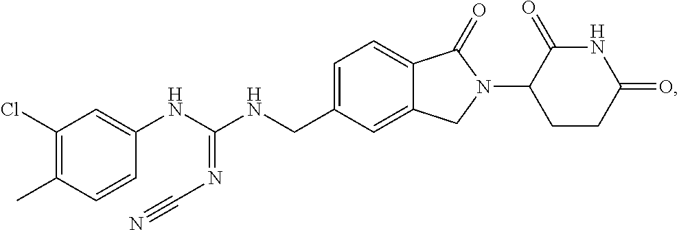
CC1=C(Cl)C=C(NC(NCC2=CC=C3C(=C2)CN(C2CCC(=O)NC2=O)C3=O)=NC#N)C=C1
